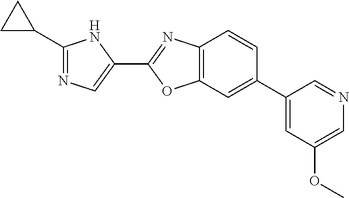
C1(C2CC2)=NC=C(C2=NC3=C(O2)C=C(C2=CC(OC)=CN=C2)C=C3)N1
